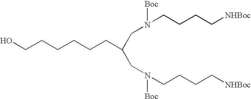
OCCCCCCC(CN(CCCC[NHBoc])[Boc])CN(CCCC[NHBoc])[Boc]
